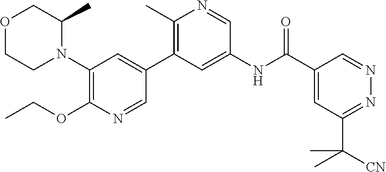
C1(N2C(C)COCC2)=C(OCC)N=CC(C2=C(C)N=CC(NC(C3=CC(C([CN])(C)C)=NN=C3)=O)=C2)=C1
